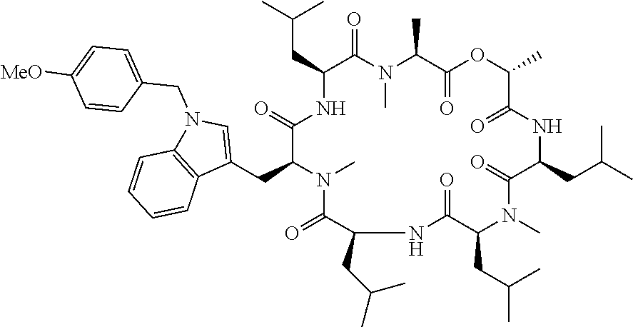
C(CC1NC(=O)C(CC2=CN(CC3=CC=C([MeO])C=C3)C3=C2C=CC=C3)N(C)C(=O)C(CC(C)C)NC(=O)C(CC(C)C)N(C)C(=O)C(CC(C)C)NC(=O)C(C)OC(=O)C(C)N(C)C1=O)(C)C
